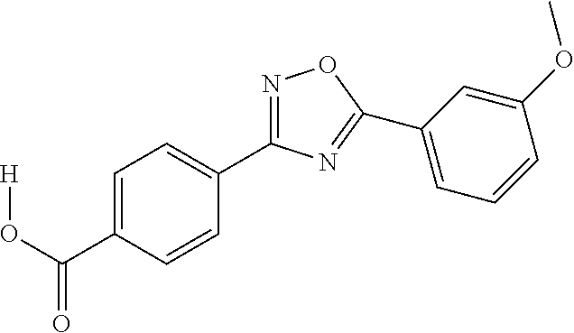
[H]OC(=O)C1=CC=C(C2=NOC(C3=CC=CC(OC)=C3)=N2)C=C1
